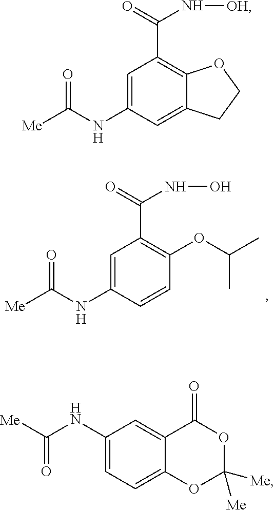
C1=C(NC([Me])=O)C=CC(OC(C)C)=C1C(=O)NO.C1=C(NC([Me])=O)C=C2C(=C1C(=O)N[OH])OCC2.C1(NC(=O)[Me])=CC=C2C(=C1)C(=O)OC([Me])([Me])O2
